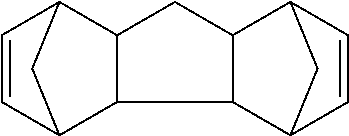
C1=CC2C3C(C1C2)CC1C2C=CC(C2)C31
